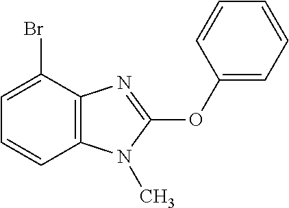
C1=CC2=C(C(Br)=C1)N=C(OC1=CC=CC=C1)N2C
